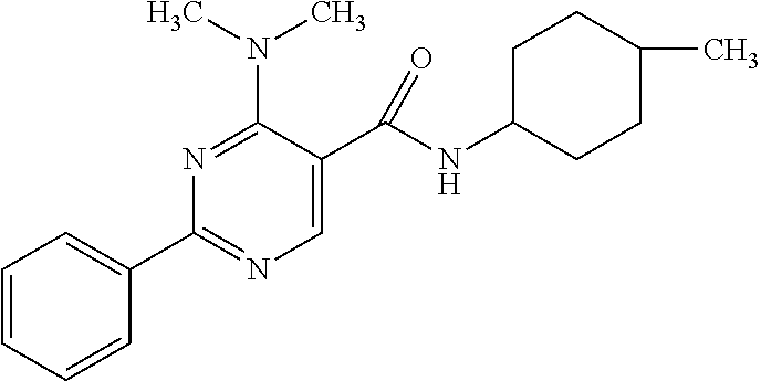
C1=CC=CC(C2=NC=C(C(NC3CCC(C)CC3)=O)C(N(C)C)=N2)=C1
